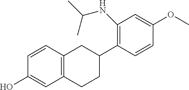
C12=C(C=CC(O)=C1)CC(C1=C(NC(C)C)C=C(OC)C=C1)CC2
